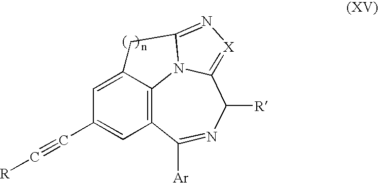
C1=C2C3=C(C=C1C#C[R])C([Ar])=NC([R])C1=[X]N=C(N31)C2
